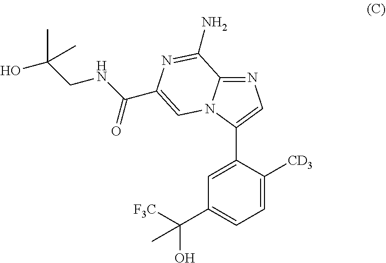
C1=C([CD3])C(C2=CN=C3N2C=C(C(NCC(O)(C)C)=O)N=C3N)=CC(C([F3C])(O)C)=C1
